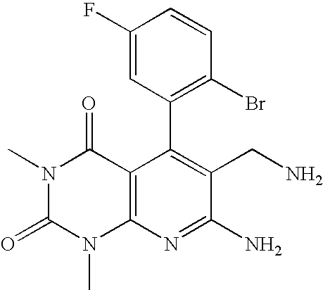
C1(F)=CC(C2=C(CN)C(N)=NC3=C2C(=O)N(C)C(=O)N3C)=C(Br)C=C1
